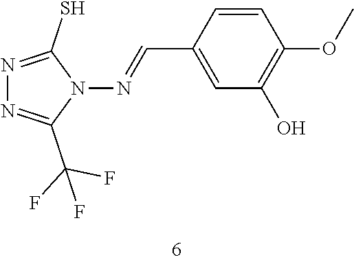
C1=CC(C=NN2C(S)=NN=C2C(F)(F)F)=CC(O)=C1OC
